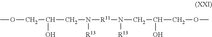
COCC(CN([R11]N(CC(O)COC)[R13])[R13])O
